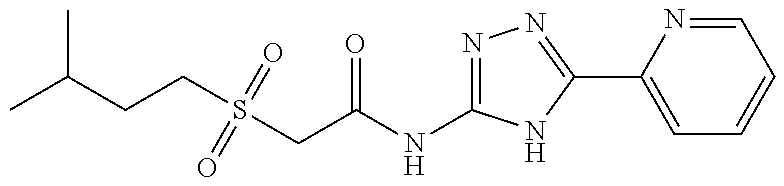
S(CC(NC1=NN=C(C2=CC=CC=N2)N1)=O)(CCC(C)C)(=O)=O
